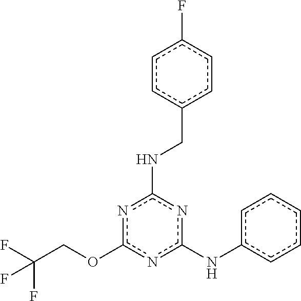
O(c1nc(NCc2ccc(F)cc2)nc(Nc2ccccc2)n1)CC(F)(F)F
